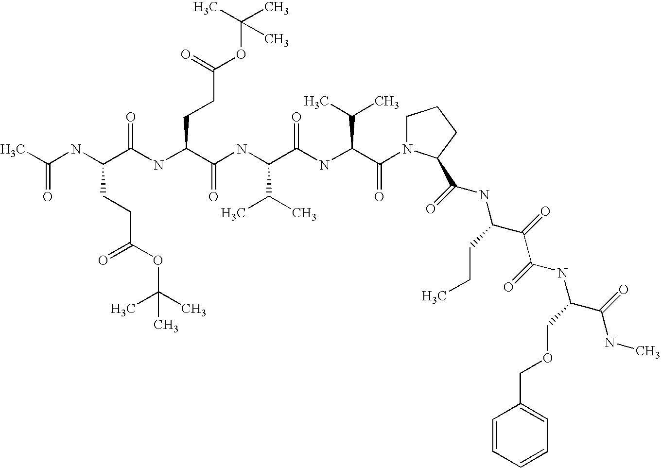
CC(NC(C(NC(C(NC(C(NC(C(=O)N1CCCC1C(NC(C(C(NC(C(NC)=O)COCC1=CC=CC=C1)=O)=O)CCC)=O)C(C)C)=O)C(C)C)=O)CCC(OC(C)(C)C)=O)=O)CCC(OC(C)(C)C)=O)=O
